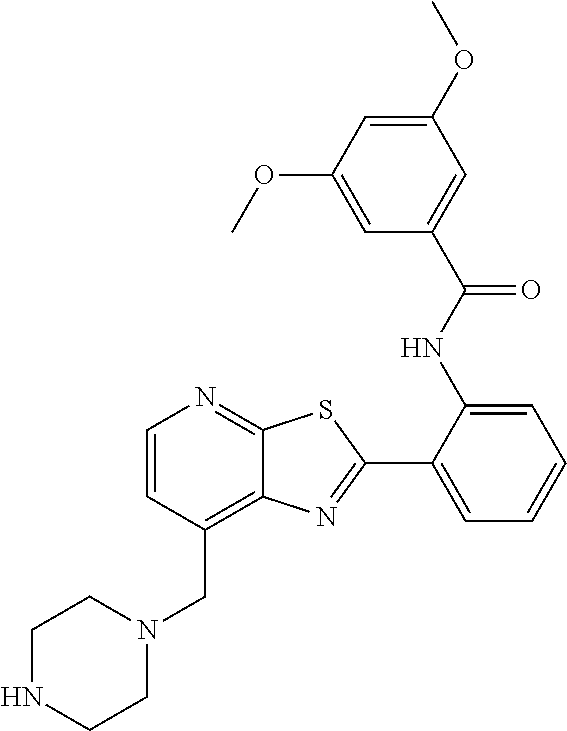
C1=CC(CN2CCNCC2)=C2C(=N1)SC(C1=CC=CC=C1NC(C1=CC(OC)=CC(OC)=C1)=O)=N2
